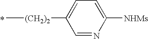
C[(CH2)2]C1=CC=C([NHMs])N=C1
